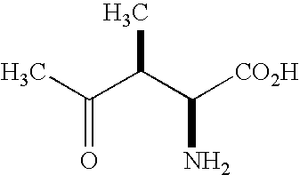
CC(C(C([CO2H])N)C)=O
